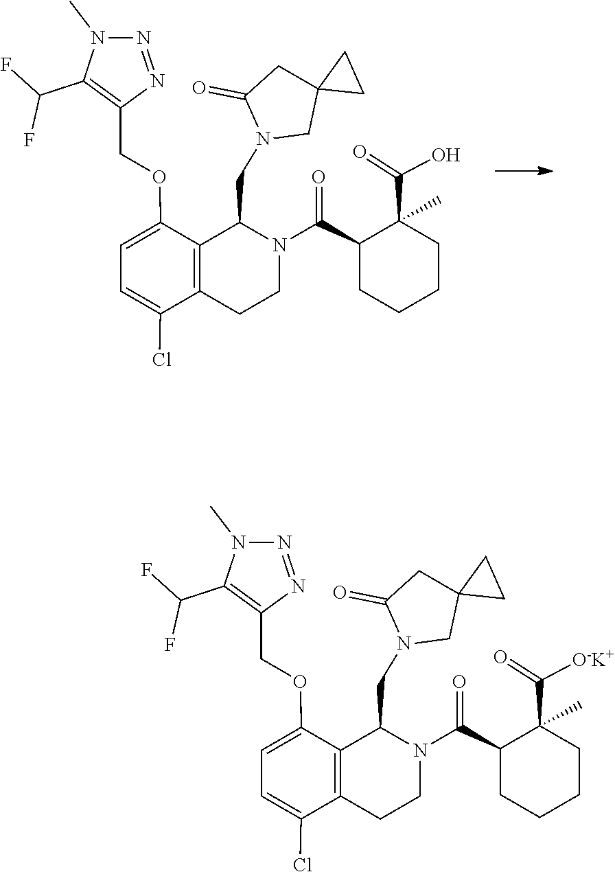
C12(CN(CC3C4=C(CCN3C(C3C(C)(C(=O)O)CCCC3)=O)C(Cl)=CC=C4OCC3=C(C(F)F)N(C)N=N3)C(=O)C1)CC2.C12(CN(CC3C4=C(CCN3C(C3C(C)(C(=O)[O-K+])CCCC3)=O)C(Cl)=CC=C4OCC3=C(C(F)F)N(C)N=N3)C(=O)C1)CC2
